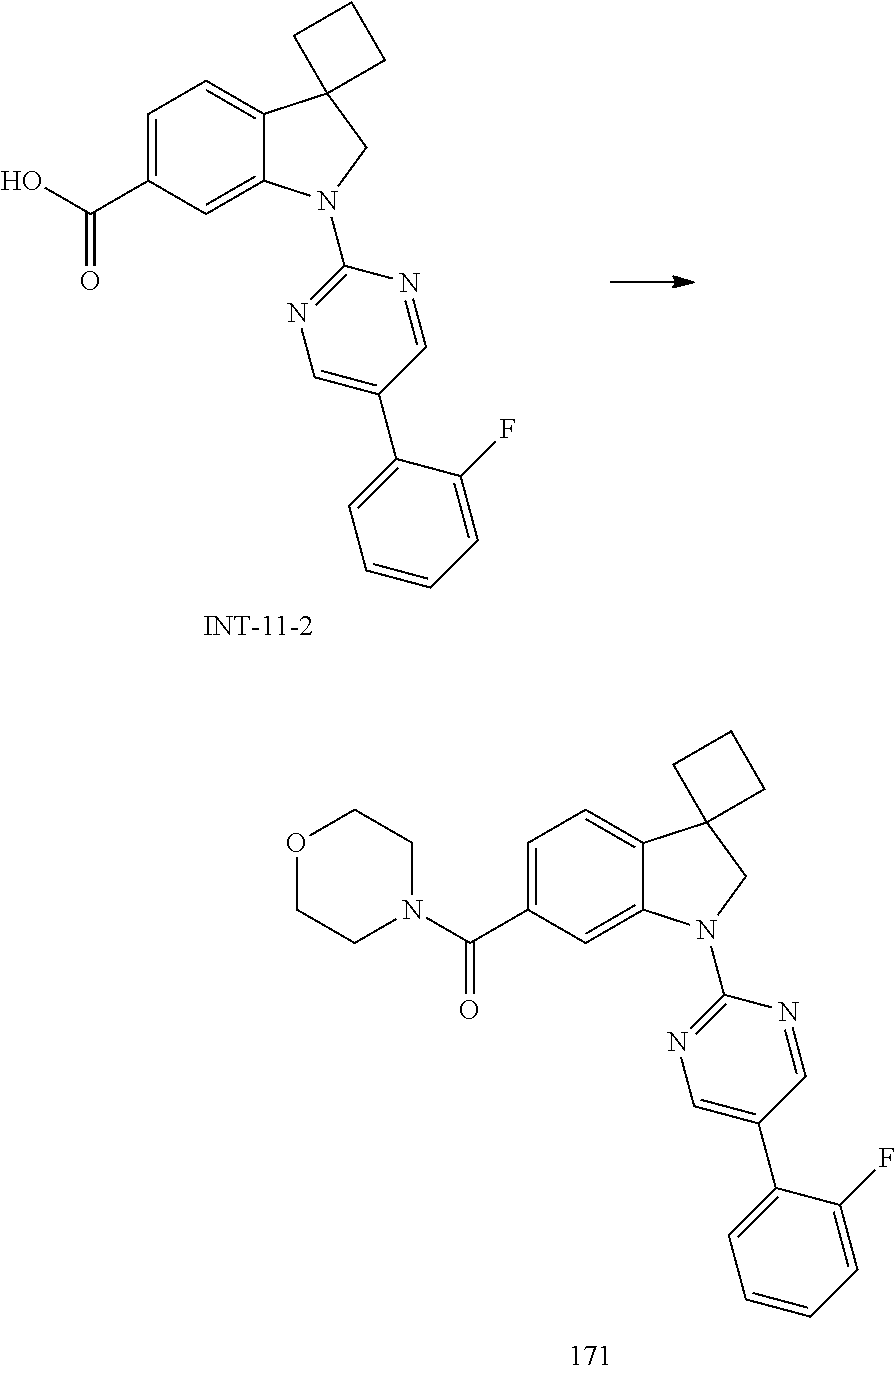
O1CCN(C(C2=CC=C3C(=C2)N(C2=NC=C(C4=CC=CC=C4F)C=N2)CC32CCC2)=O)CC1.OC(C1=CC=C2C(=C1)N(C1=NC=C(C3=CC=CC=C3F)C=N1)CC21CCC1)=O
